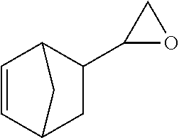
C1=CC2CC(C3OC3)C1C2
